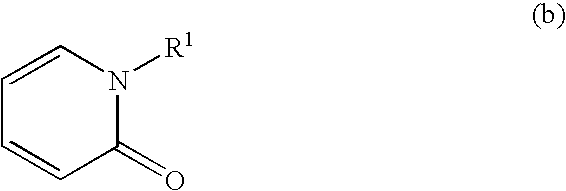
C1=CN([R1])C(=O)C=C1
